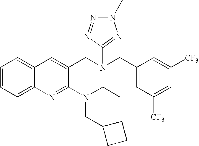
C1=CC=C2C(=C1)C=C(CN(CC1=CC([CF3])=CC([CF3])=C1)C1=NN(C)N=N1)C(N(CC)CC1CCC1)=N2
